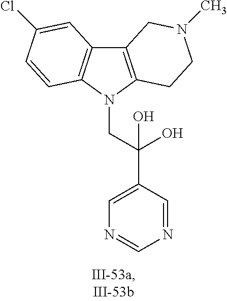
C12=C(N(CC(C3=CN=CN=C3)(O)O)C3=C1C=C(Cl)C=C3)CCN(C)C2
